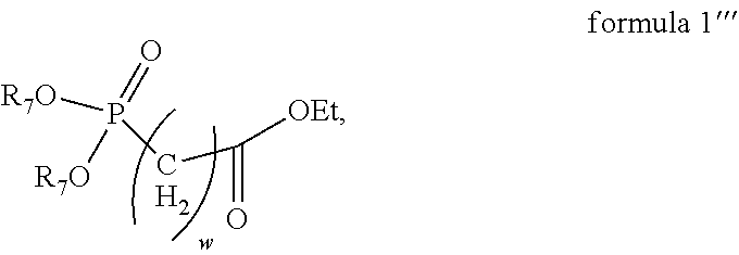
[R7O]P(=O)([R7O])CC(=O)[OEt].[H2]
